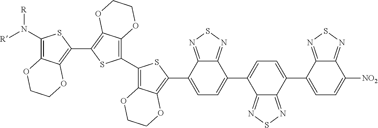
C1(N([R])[R])=C2C(=C(C3=C4C(=C(C5=C6C(=C(C7=CC=C(C8=CC=C(C9=CC=C([NO2])C%10=NSN=C9%10)C9=NSN=C89)C8=NSN=C78)S5)OCCO6)S3)OCCO4)S1)OCCO2
